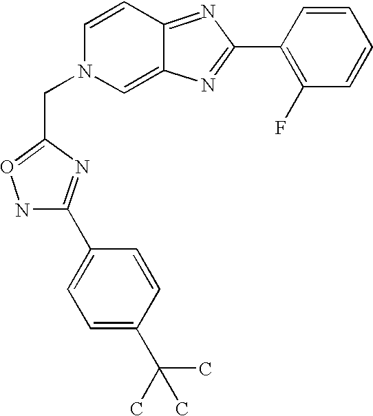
N1C(C2=CC=C(C(C)(C)C)C=C2)=NC(CN2C=C3C(=NC(C4=C(F)C=CC=C4)=N3)C=C2)=O1
